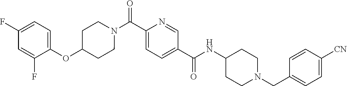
N(C(C1=CC=C(C(=O)N2CCC(OC3=CC=C(F)C=C3F)CC2)N=C1)=O)C1CCN(CC2=CC=C([CN])C=C2)CC1
